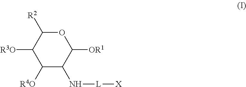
O1C([R2])C([R3O])C([R4O])C(N[L][X])C1[OR1]
